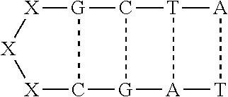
[X]1[X][X]C2[G]1C1[G]2[A]2[T]1[A][T]2
